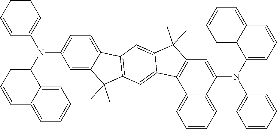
C1(N(C2=CC3=C(C4=CC=CC=C42)C2=CC4=C(C5=CC=C(N(C6=CC=CC7=CC=CC=C76)C6=CC=CC=C6)C=C5C4(C)C)C=C2C3(C)C)C2=CC=CC3=CC=CC=C23)=CC=CC=C1
